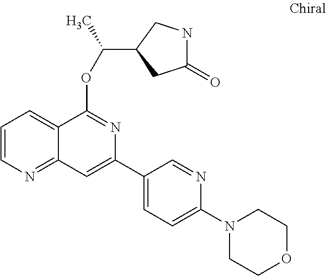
C12=CC=CN=C1C=C(C1=CC=C(N3CCOCC3)N=C1)N=C2OC(C)C1CC(=O)NC1
